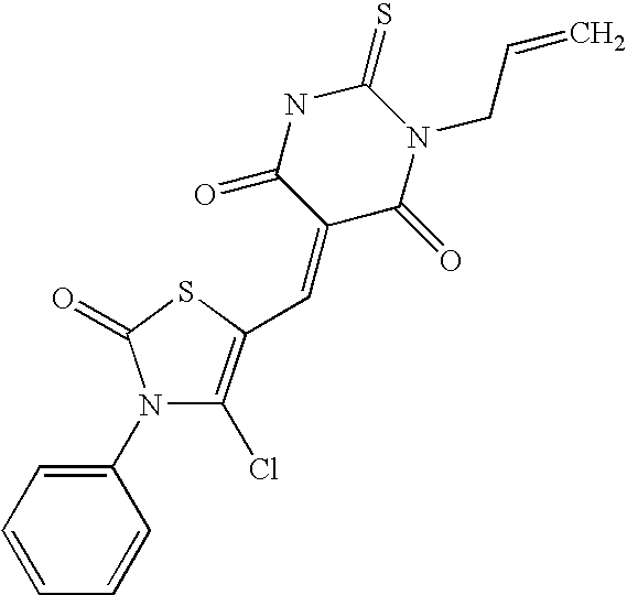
N1(C2=CC=CC=C2)C(Cl)=C(C=C2C(=O)N(CC=C)C(=S)NC2=O)SC1=O
